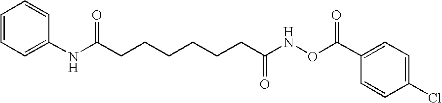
N(C(CCCCCCC(NOC(C1=CC=C(Cl)C=C1)=O)=O)=O)C1=CC=CC=C1
